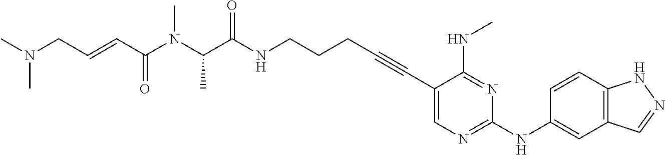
C1(C#CCCCNC(C(N(C(C=CCN(C)C)=O)C)C)=O)=CN=C(NC2=CC3=C(C=C2)NN=C3)N=C1NC
